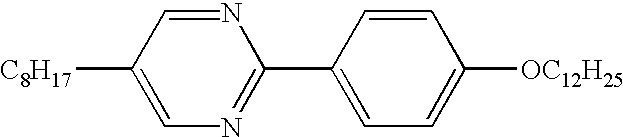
N1=C(C2=CC=C([OC12H25])C=C2)N=CC([C8H17])=C1
